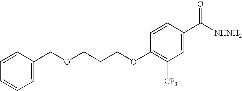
C1(COCCCOC2=C([CF3])C=C(C([NHNH2])=O)C=C2)=CC=CC=C1
